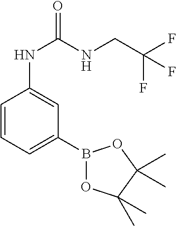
C1=CC=C(B2OC(C)(C)C(C)(C)O2)C=C1NC(=O)NCC(F)(F)F
